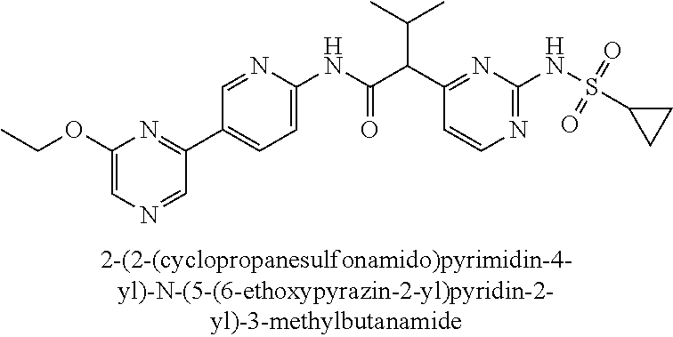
N1=C(NS(=O)(=O)C2CC2)N=C(C(C(NC2=CC=C(C3=NC(OCC)=CN=C3)C=N2)=O)C(C)C)C=C1
